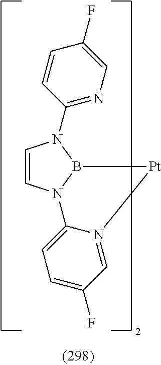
C1=CN2B(N1C1=NC=C(F)C=C1)[Pt]N1=CC(F)=CC=C21
